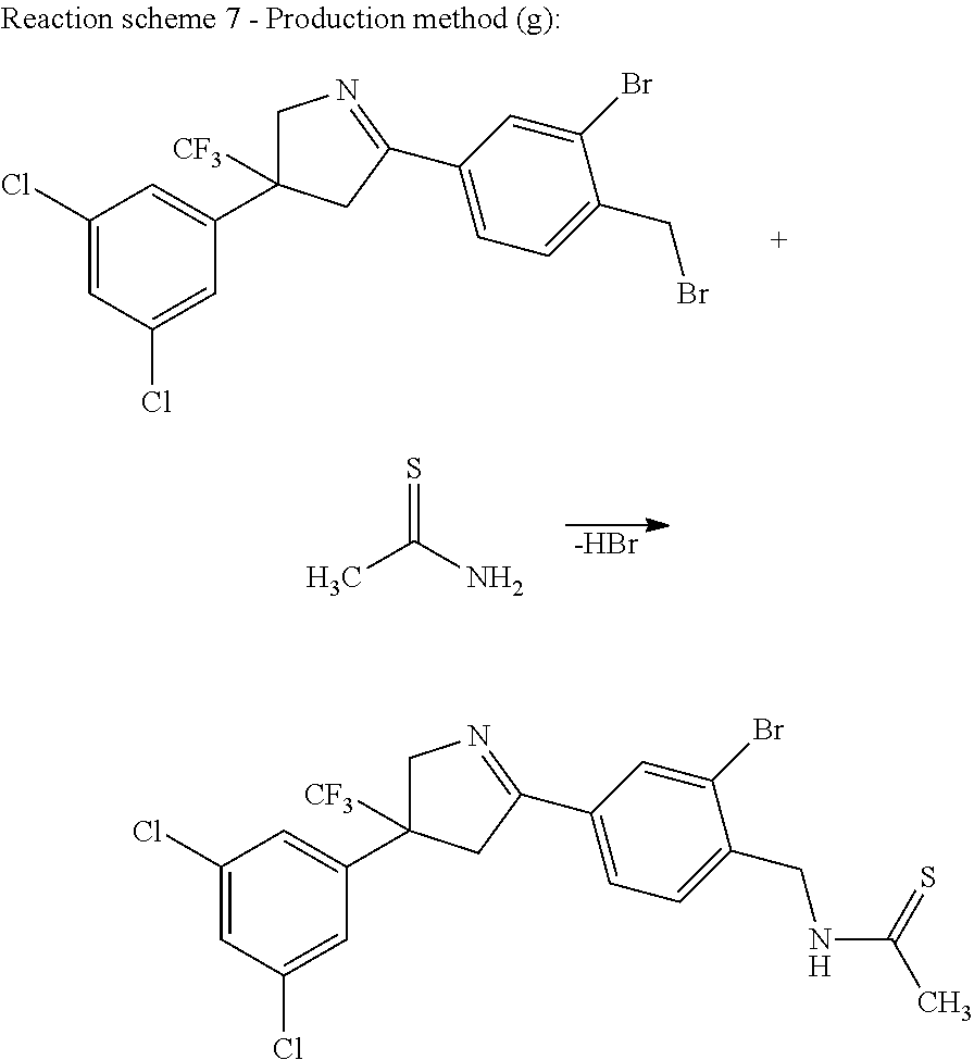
[-HBr].CC(=S)N.C1(Cl)=CC(Cl)=CC(C2([CF3])CN=C(C3=CC=C(CBr)C(Br)=C3)C2)=C1.C1(Cl)=CC(Cl)=CC(C2([CF3])CN=C(C3=CC=C(CNC(C)=S)C(Br)=C3)C2)=C1
